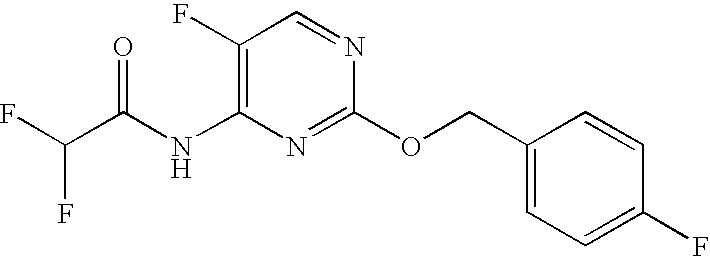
C1(F)=C(NC(C(F)F)=O)N=C(OCC2=CC=C(F)C=C2)N=C1
